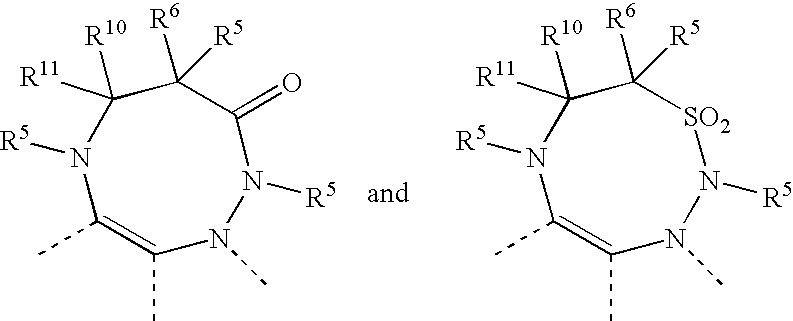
C1([R6])([R5])C([R10])([R11])N([R5])C(C)=C(C)N(C)N([R5])C1=O.C1([R6])([R5])C([R10])([R11])N([R5])C(C)=C(C)N(C)N([R5])[SO2]1
